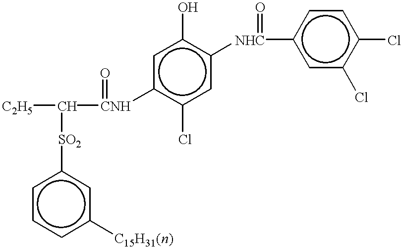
[C2H5]C([CNH](=O)c1c(Cl)cc([NHC](c2cc(Cl)c(Cl)cc2)=O)c(O)c1)[SO2]c1cccc([C15H31(n)])c1
